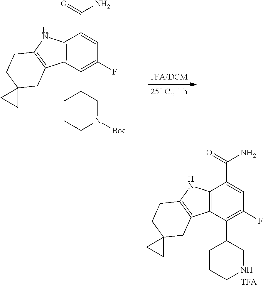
C1(F)=C(C2CCCN([Boc])C2)C2=C(C(C(N)=O)=C1)NC1=C2CC2(CC1)CC2.C1(F)=C(C2CCCNC2)C2=C(C(C(N)=O)=C1)NC1=C2CC2(CC1)CC2
